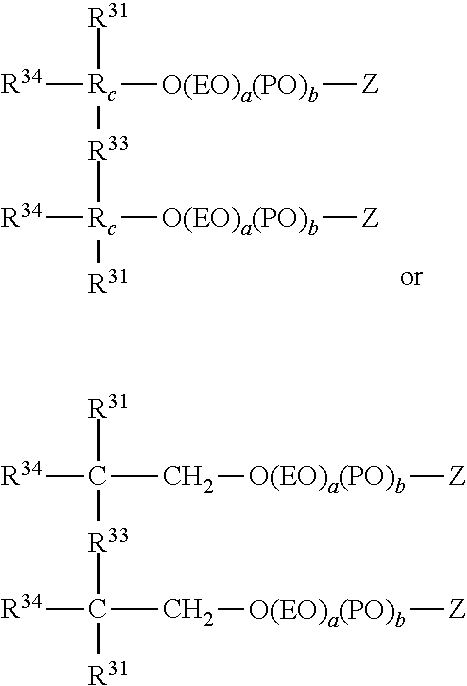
[R34][Rc]([O(EO)a(PO)b][Z])([R31])[R33][Rc]([R34])([O(EO)a(PO)b][Z])[R31].[R34]C(C[O(EO)a(PO)b][Z])([R31])[R33]C([R34])([R31])C[O(EO)a(PO)b][Z]
